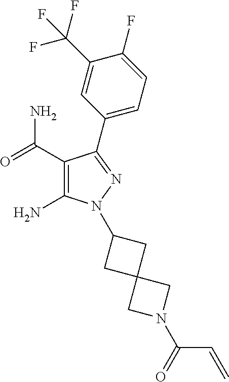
C1(C(=O)N)=C(N)N(C2CC3(C2)CN(C(=O)C=C)C3)N=C1C1=CC=C(F)C(C(F)(F)F)=C1
